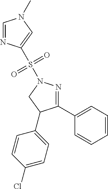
C1=NC(S(N2N=C(C3=CC=CC=C3)C(C3=CC=C(Cl)C=C3)C2)(=O)=O)=CN1C
